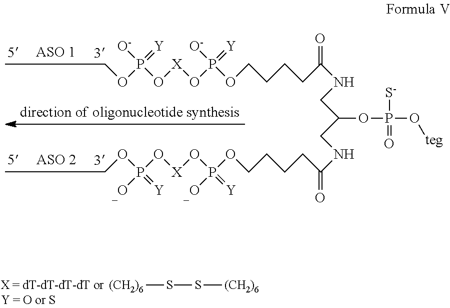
COP(O[X]OP(OCCCCC(NCC(CNC(CCCCOP(O[X]OP(OC)(=[Y])[_O])(=[Y])[_O])=O)OP([S-])(=O)O[teg])=O)([O-])=[Y])([O-])=[Y].[(CH2)6]SS[(CH2)6]
